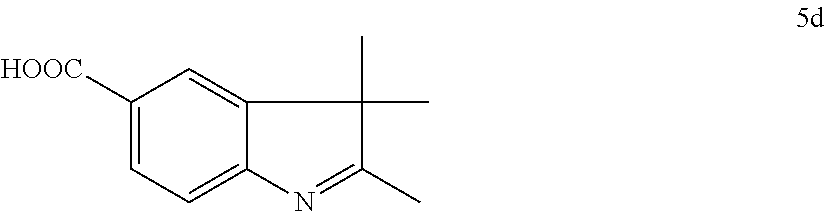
C1([HOOC])=CC=C2C(=C1)C(C)(C)C(C)=N2
